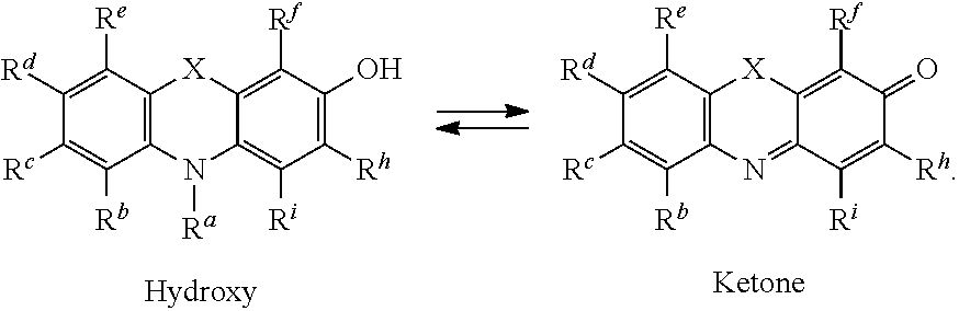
C1([Rd])=C([Re])C2=C(C([Rb])=C1[Rc])N=C1C(=C([Rf])C(=O)C([Rh])=C1[Ri])[X]2.C1([Rd])=C([Re])C2=C(C([Rb])=C1[Rc])N([Ra])C1=C([Ri])C([Rh])=C(O)C([Rf])=C1[X]2
